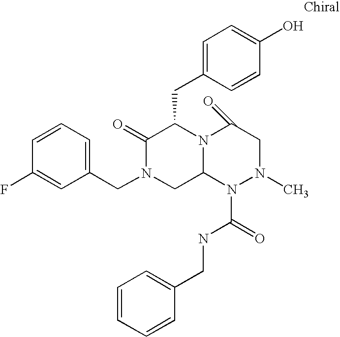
C1=CC(F)=CC(CN2CC3N(C(CC4=CC=C(O)C=C4)C2=O)C(=O)CN(C)N3C(=O)NCC2=CC=CC=C2)=C1
